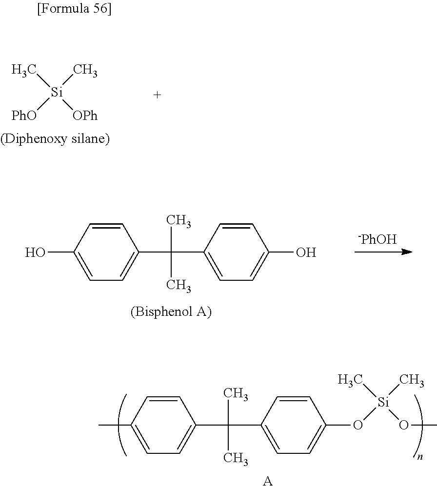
[PhO][Si]([OPh])(C)C.C1=CC(O)=CC=C1C(C1=CC=C(O)C=C1)(C)C.C1=CC(O[Si](OC)(C)C)=CC=C1C(C1=CC=C(C)C=C1)(C)C.[A]
